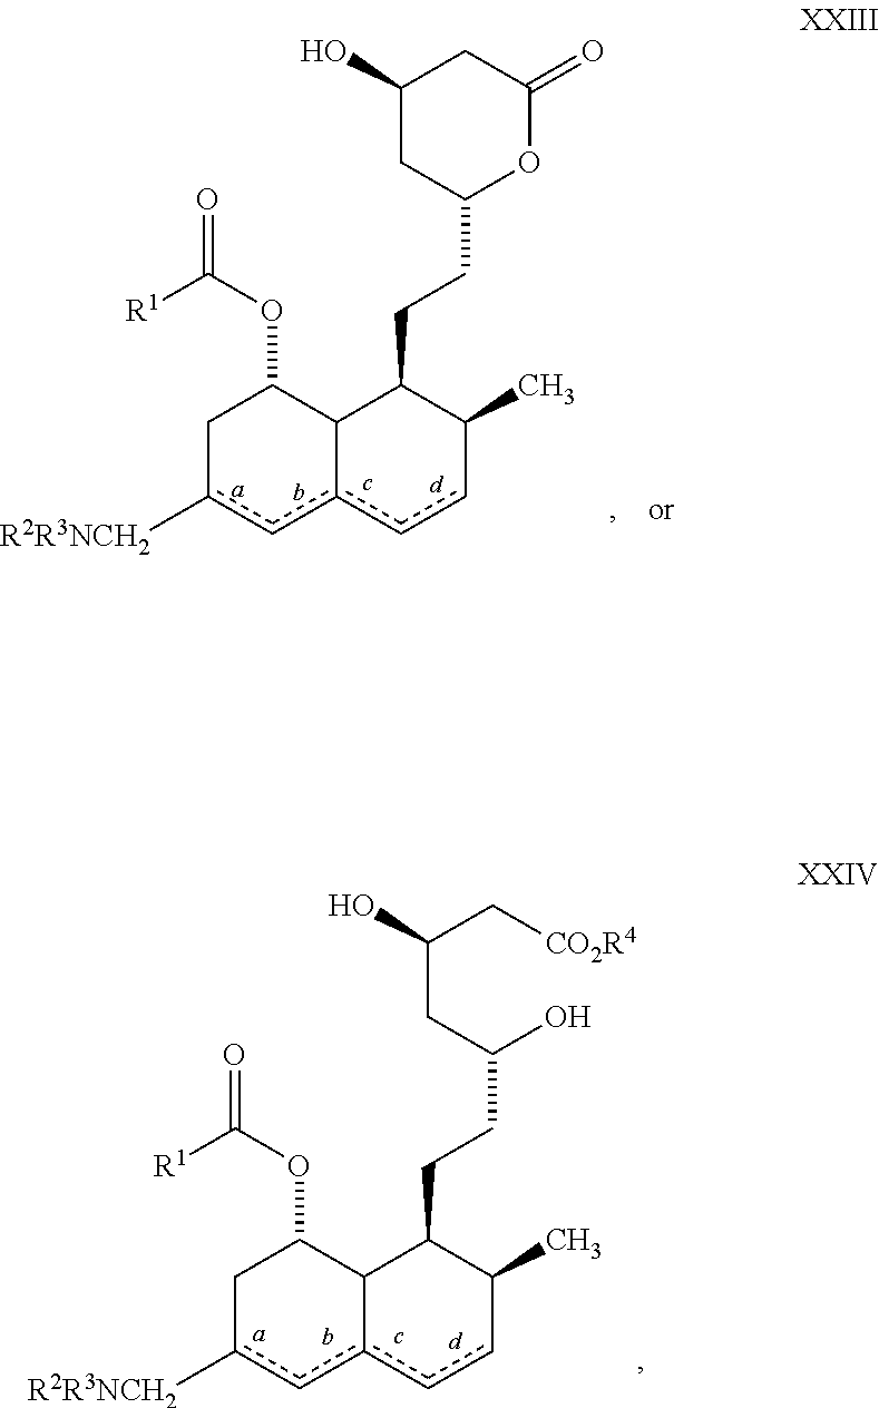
C1c([R2R3NCH2])cc2ccC(C)C(CCC3OC(=O)CC(O)C3)C2C1OC(=O)[R1].C1c([R2R3NCH2])cc2ccC(C)C(CCC(O)CC(C[CO2R4])O)C2C1OC(=O)[R1]
